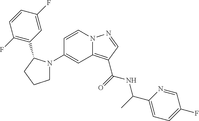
C1(N2CCCC2C2=C(F)C=CC(F)=C2)=CC2=C(C(=O)NC(C3=CC=C(F)C=N3)C)C=NN2C=C1
